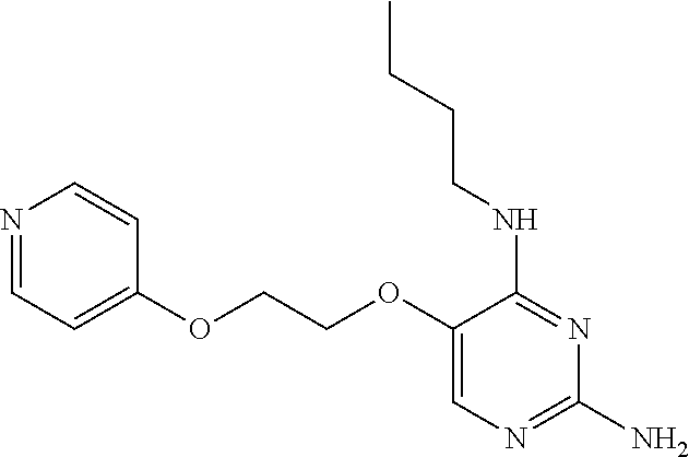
C1(OCCOC2=CC=NC=C2)=CN=C(N)N=C1NCCCC
